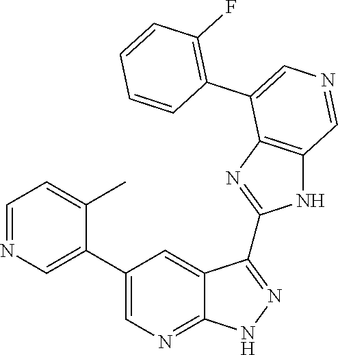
C1=NC=C(C2=CN=C3C(=C2)C(C2=NC4=C(N2)C=NC=C4C2=C(F)C=CC=C2)=NN3)C(C)=C1
